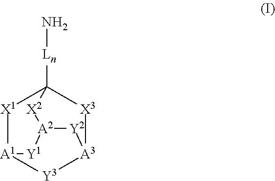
[X1]1[A1]2[Y3][A3]3[X3]C1([Ln]N)[X2][A2]([Y1]2)[Y2]3
